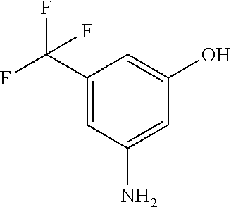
NC1=CC(O)=CC(C(F)(F)F)=C1
